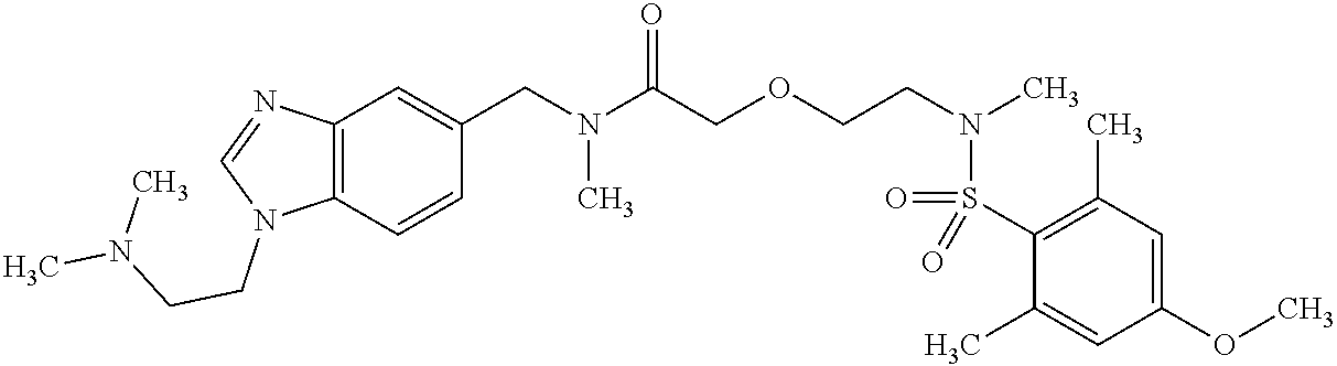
C(N(C(COCCN(C)S(=O)(C1=C(C)C=C(OC)C=C1C)=O)=O)C)C1=CC2=C(C=C1)N(CCN(C)C)C=N2
